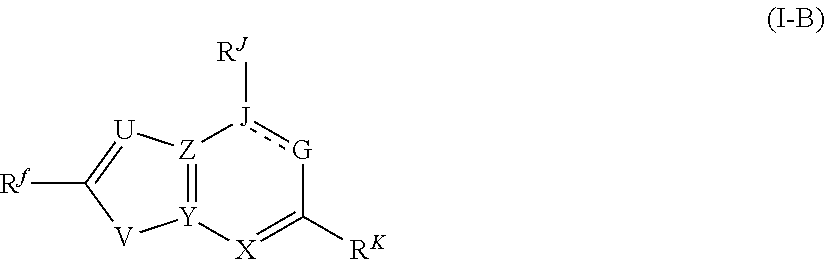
[Z]12=[Y]([X]=C([RK])[G]:[J]1[RJ])[V]C([Rf])=[U]2
